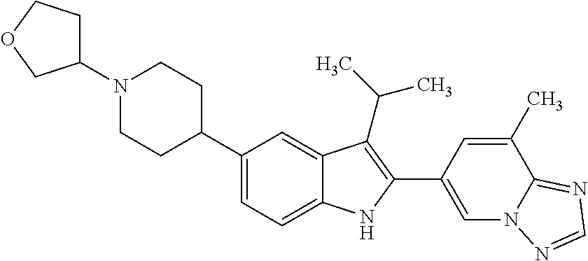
N1(C2CCOC2)CCC(C2=CC=C3C(=C2)C(C(C)C)=C(C2=CN4C(=NC=N4)C(C)=C2)N3)CC1
